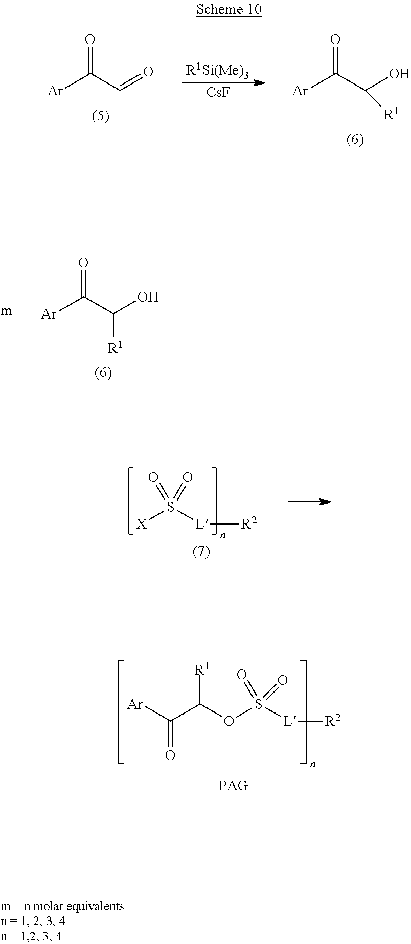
[Ar]C(C=O)=O.[R1Si(Me)3].[CsF].[Ar]C(C(O)[R1])=O.[Ar]C(C(O)[R1])=O.[X]S([L][R2])(=O)=O.[Ar]C(C(OS([L][R2])(=O)=O)[R1])=O
